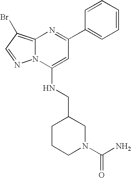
C1(C2=NC3=C(Br)C=NN3C(NCC3CCCN(C(=O)N)C3)=C2)=CC=CC=C1
